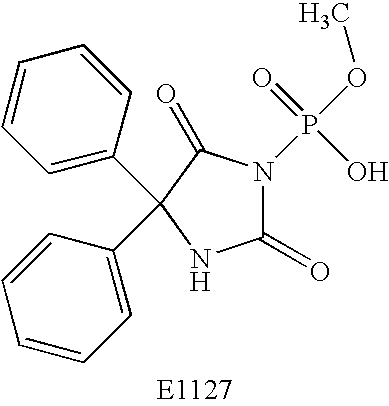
C1(=O)N(P(OC)(=O)O)C(=O)C(C2=CC=CC=C2)(C2=CC=CC=C2)N1
